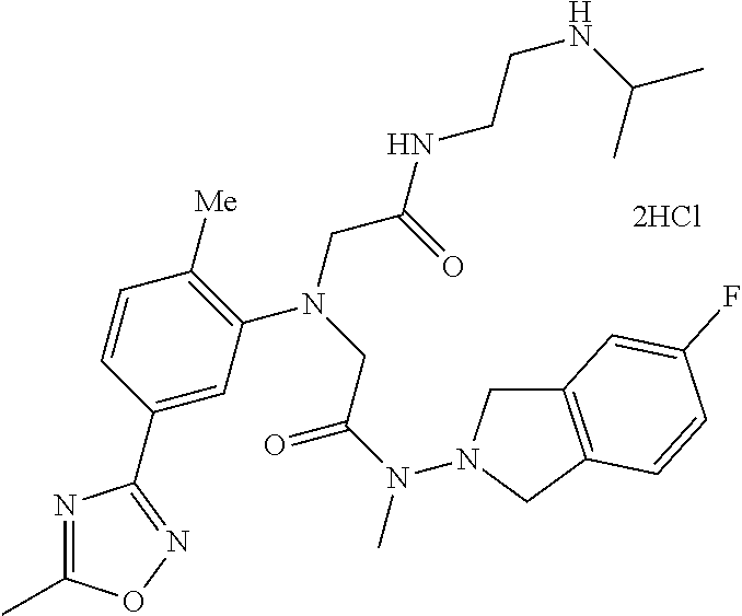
[2HCl].C1=C(C2=NOC(C)=N2)C=CC([Me])=C1N(CC(NCCNC(C)C)=O)CC(N(C)N1CC2=C(C1)C=CC(F)=C2)=O
